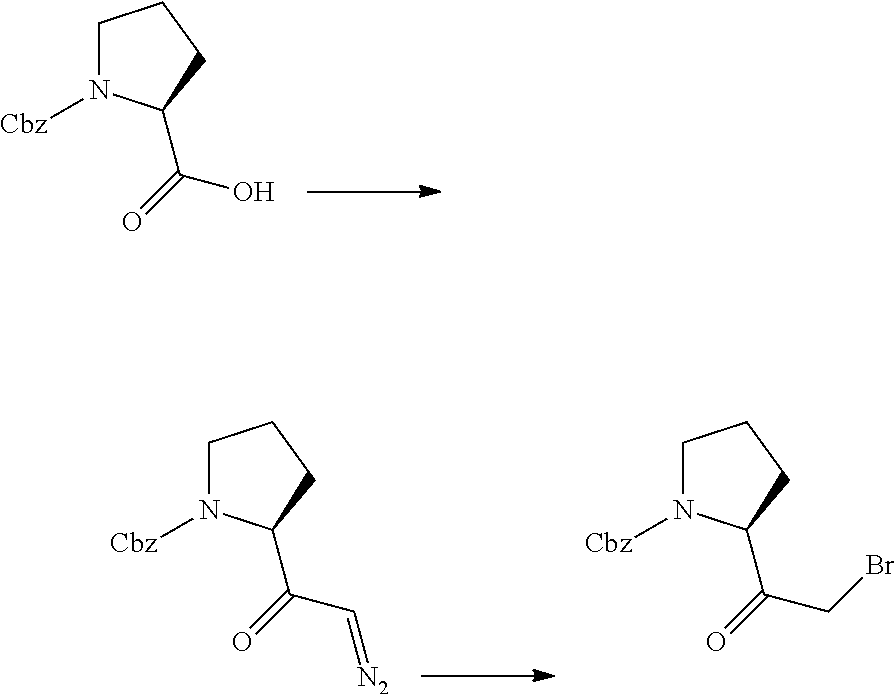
C1N([Cbz])C(C(=O)O)CC1.C1N([Cbz])C(C(=O)C=[N2])CC1.C1N([Cbz])C(C(=O)CBr)CC1
